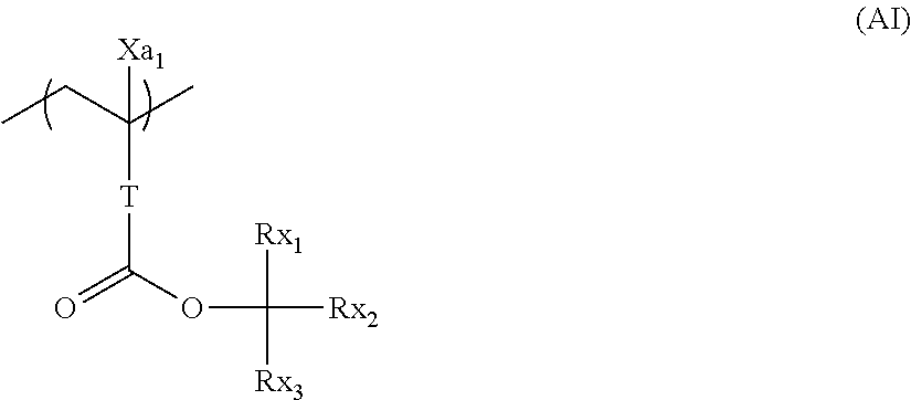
[T](C(CC)(C)[Xa1])C(=O)OC([Rx2])([Rx1])[Rx3]
